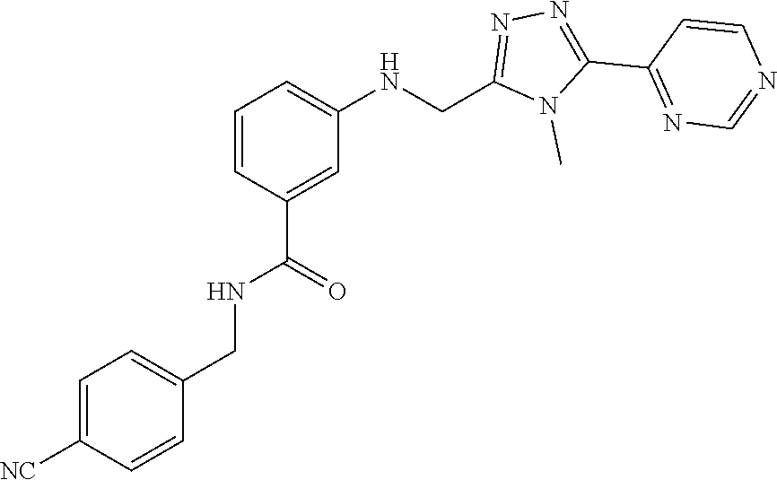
N1=C(C2=NN=C(CNC3=CC=CC(C(NCC4=CC=C([NC])C=C4)=O)=C3)N2C)C=CN=C1
